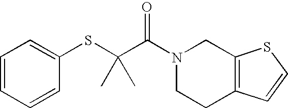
C1=CC=CC(SC(C(N2CCC3=C(C2)SC=C3)=O)(C)C)=C1
